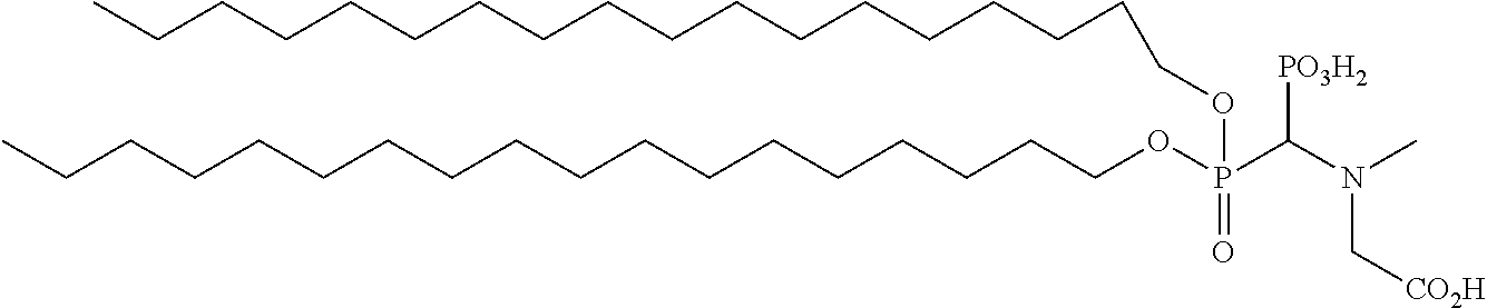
CCCCCCCCCCCCCCCCCCOP(C(N(C)C[CO2H])[PO3H2])(=O)OCCCCCCCCCCCCCCCCCC
